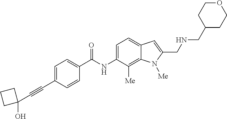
C1=C(C#CC2(O)CCC2)C=CC(C(NC2=CC=C3C(=C2[Me])N([Me])C(CNCC2CCOCC2)=C3)=O)=C1
